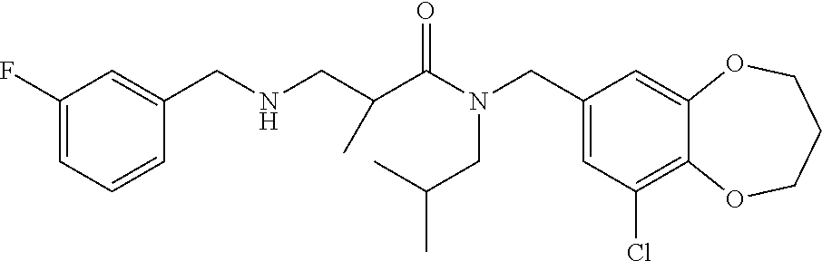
C1(CN(C(=O)C(CNCC2=CC(F)=CC=C2)C)CC(C)C)=CC(Cl)=C2C(=C1)OCCCO2
